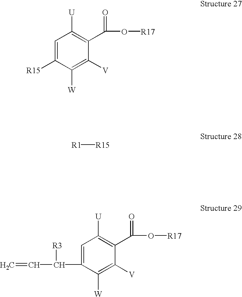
[R1][R15].C1=C(C(C=C)[R3])C([W])=C([V])C(C(O[R17])=O)=C1[U].C1=C([R15])C([W])=C([V])C(C(O[R17])=O)=C1[U]
